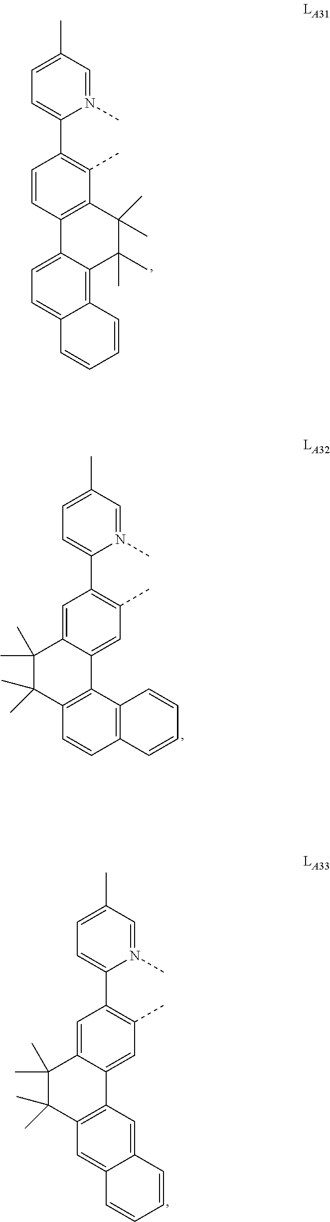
N1(C)=CC(C)=CC=C1C1=C(C)C2=C(C=C1)C1=CC=C3C(=C1C(C)(C)C2(C)C)C=CC=C3.N1(C)=CC(C)=CC=C1C1=C(C)C=C2C(=C1)C(C)(C)C(C)(C)C1=C2C2=C(C=C1)C=CC=C2.N1(C)=CC(C)=CC=C1C1=C(C)C=C2C(=C1)C(C)(C)C(C)(C)C1=C2C=C2C(=C1)C=CC=C2
